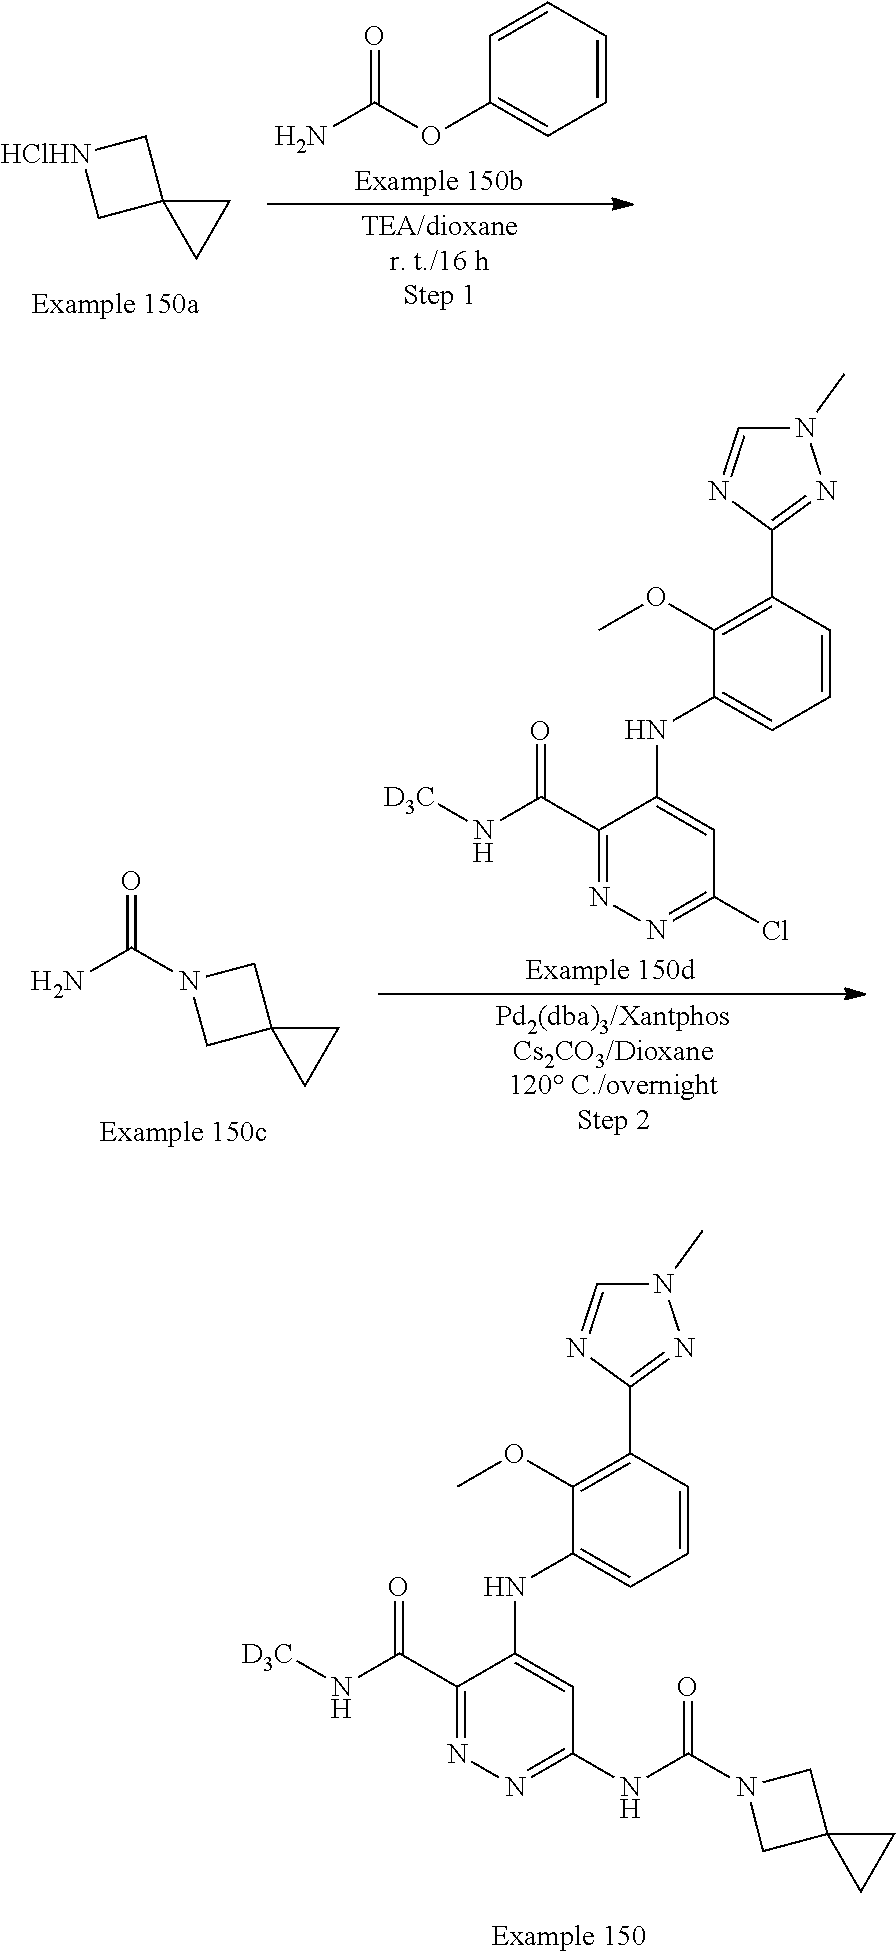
C1(C(N[D3C])=O)=NN=C(NC(=O)N2CC3(C2)CC3)C=C1NC1=CC=CC(C2=NN(C)C=N2)=C1OC.C1=C(OC(=O)N)C=CC=C1.[HClHN]1CC2(C1)CC2.C1(OC)=C(C2=NN(C)C=N2)C=CC=C1NC1=CC(Cl)=NN=C1C(N[D3C])=O.C(N)(=O)N1CC2(C1)CC2
